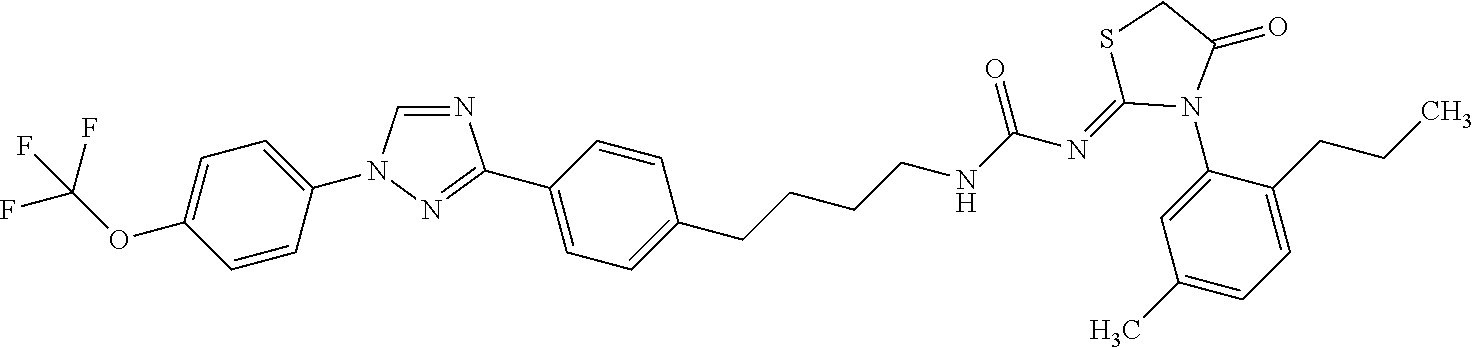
N1=CN(C2=CC=C(OC(F)(F)F)C=C2)N=C1C1=CC=C(CCCCNC(N=C2SCC(=O)N2C2=CC(C)=CC=C2CCC)=O)C=C1
